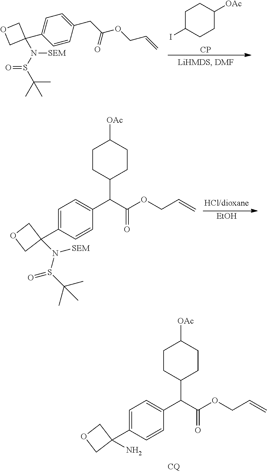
C1=C(C2(N(S(C(C)(C)C)=O)[SEM])COC2)C=CC(CC(OCC=C)=O)=C1.C1C(I)CCC([OAc])C1.[CP].[EtOH].C1=C(C2(N(S(C(C)(C)C)=O)[SEM])COC2)C=CC(C(C(OCC=C)=O)C2CCC([OAc])CC2)=C1.C1=C(C2(N)COC2)C=CC(C(C(OCC=C)=O)C2CCC([OAc])CC2)=C1
